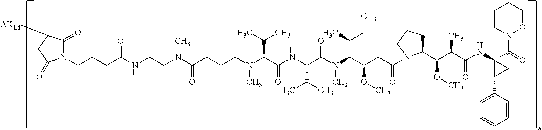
N1(CCCC(=O)NCCN(C(=O)CCCN(C(C(C)C)C(=O)NC(C(C)C)C(N(C(C(CC)C)C(OC)CC(N2C(C(C(C(=O)NC3(C(=O)N4OCCCC4)C(C4=CC=CC=C4)C3)C)OC)CCC2)=O)C)=O)C)C)C(=O)C([AK1A])CC1=O
